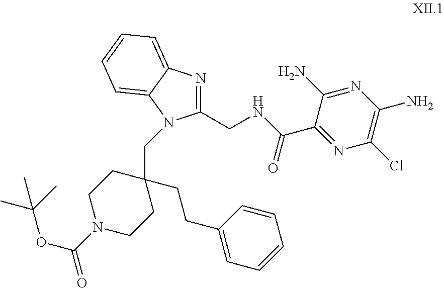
C1(CNC(C2=NC(Cl)=C(N)N=C2N)=O)=NC2=CC=CC=C2N1CC1(CCC2=CC=CC=C2)CCN(C(OC(C)(C)C)=O)CC1
